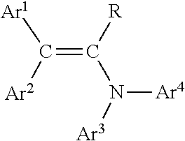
C(=C([R])N([Ar4])[Ar3])([Ar1])[Ar2]
